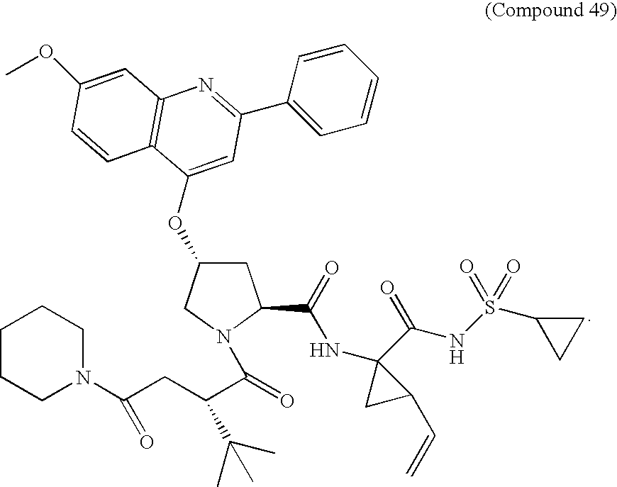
C1C(OC2=CC(C3=CC=CC=C3)=NC3=C2C=CC(OC)=C3)CN(C(C(CC(N2CCCCC2)=O)C(C)(C)C)=O)C1C(=O)NC1(C(NS(C2CC2)(=O)=O)=O)CC1C=C
